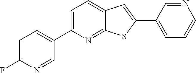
C1(C2=CC=C3C(=N2)SC(C2=CC=CN=C2)=C3)=CC=C(F)N=C1
